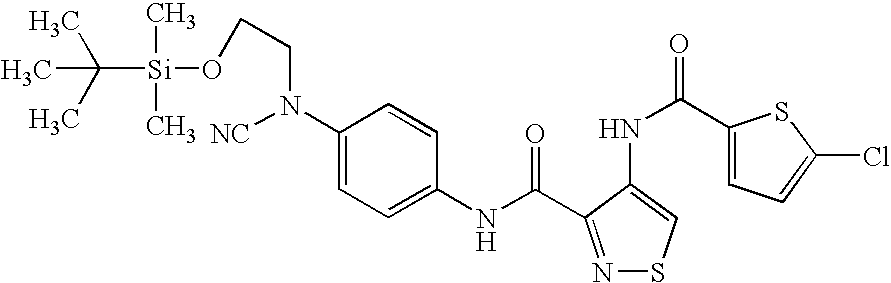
C1(NC(=O)C2=NSC=C2NC(C2=CC=C(Cl)S2)=O)=CC=C(N(CCO[Si](C(C)(C)C)(C)C)[NC])C=C1
